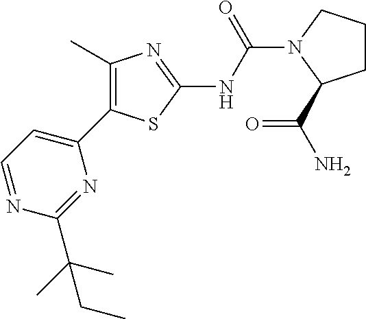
C1=NC(C(C)(C)CC)=NC(C2=C(C)N=C(NC(=O)N3CCCC3C(=O)N)S2)=C1
